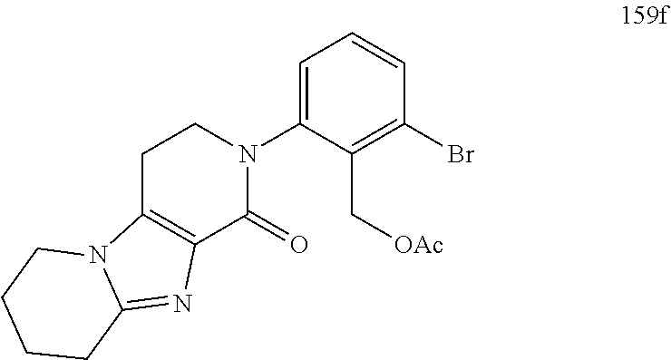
C1C2=C(C(=O)N(C3=CC=CC(Br)=C3C[OAc])C1)N=C1N2CCCC1
